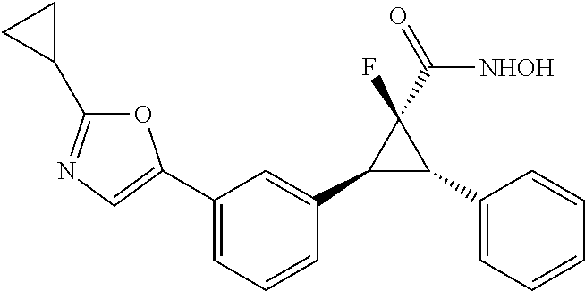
C1=C(C2=CN=C(C3CC3)O2)C=C(C2C(C3=CC=CC=C3)C2(F)C(=O)[NHOH])C=C1
